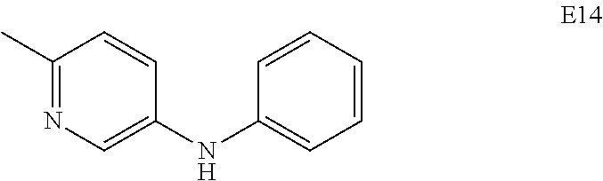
C1(C)=NC=C(NC2=CC=CC=C2)C=C1
